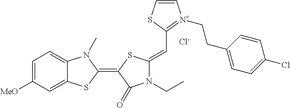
[Cl-].C1=C([MeO])C=C2C(=C1)N(C)C(=C1C(=O)N(CC)C(=CC3=[N+](CCC4=CC=C(Cl)C=C4)C=CS3)S1)S2
